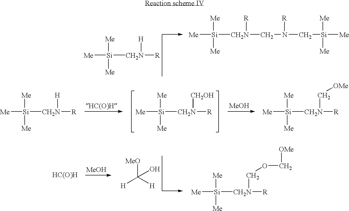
[Me][Si]([Me])([Me])[CH2N]([R])[H].[Me][Si]([Me])([Me])[CH2N]([R])CN([R])C[Si]([Me])([Me])[Me].[Me][Si]([Me])([Me])[CH2N]([R])[CH2OH].[MeOH].[Me][Si]([Me])([Me])[CH2N]([R])[H].[Me][Si]([Me])([Me])[CH2N]([R])C[OMe].[Me][Si]([Me])([Me])[CH2N]([R])COC[OMe].[MeO]C([H])([H])O.[MeOH].[HC(O)H]
